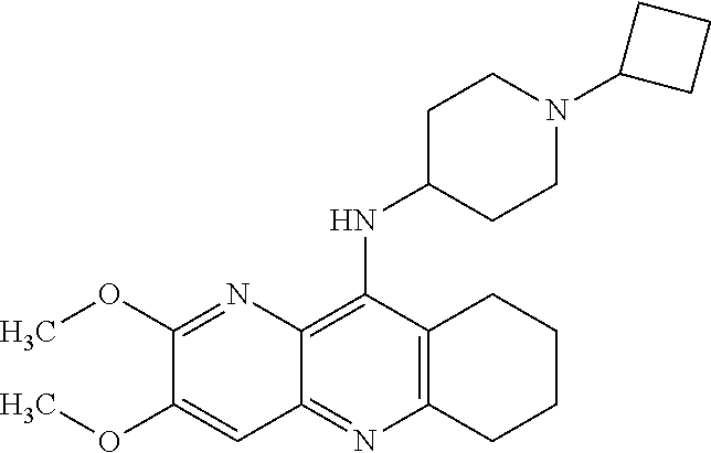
C12=C(C(NC3CCN(C4CCC4)CC3)=C3C(=N1)C=C(OC)C(OC)=N3)CCCC2
